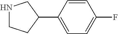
C1=CC(C2CNCC2)=CC=C1F
